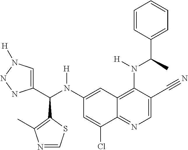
C1(N(C(C2=CN([H])NN2)C2=C(C)N=CS2)[H])=CC2=C(N([H])C(C3=CC=CC=C3)C)C(C#N)=CN=C2C(Cl)=C1
